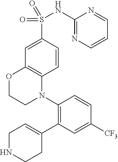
C1NCCC(C2=C(N3C4=C(OCC3)C=C(S(NC3=NC=CC=N3)(=O)=O)C=C4)C=CC([CF3])=C2)=C1
